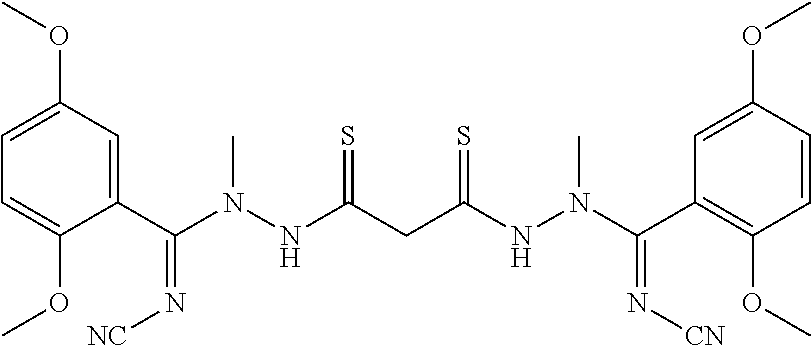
C1=C(OC)C(C(N(NC(CC(=S)NN(C)C(=N[CN])C2=C(OC)C=CC(OC)=C2)=S)C)=N[NC])=CC(OC)=C1
